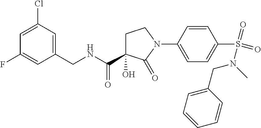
C1C(O)(C(NCC2=CC(Cl)=CC(F)=C2)=O)C(=O)N(C2=CC=C(S(=O)(=O)N(C)CC3=CC=CC=C3)C=C2)C1
